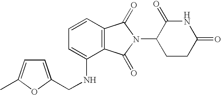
C1=C(NCC2=CC=C(C)O2)C2=C(C=C1)C(=O)N(C1CCC(=O)NC1=O)C2=O
